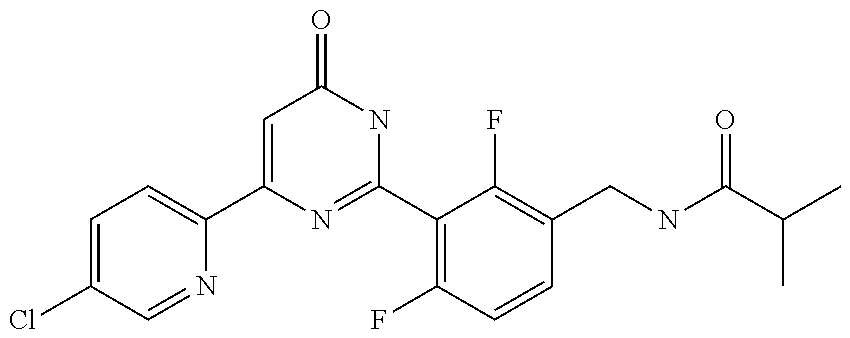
C1(C2=CC=C(Cl)C=N2)=CC(=O)NC(C2=C(F)C=CC(CNC(C(C)C)=O)=C2F)=N1
